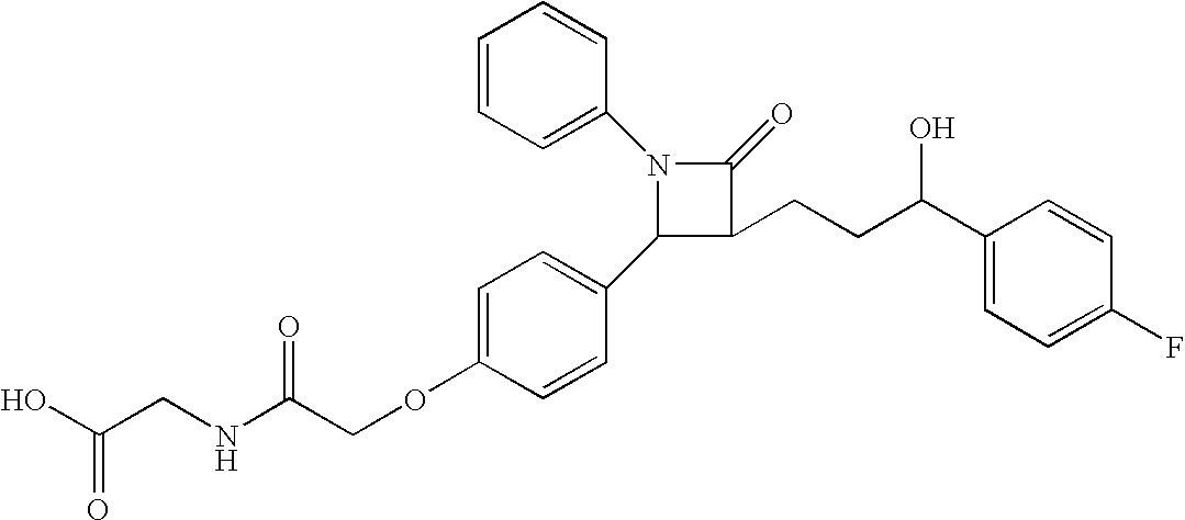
N1(C2=CC=CC=C2)C(C2=CC=C(OCC(NCC(O)=O)=O)C=C2)C(CCC(C2=CC=C(F)C=C2)O)C1=O
